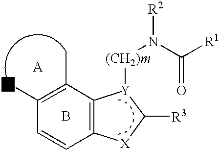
C12=C(C(C)=C(O)C=C1)[Y]([(CH2)m]N(C(=O)[R1])[R2])C([R3])[X]2.B
